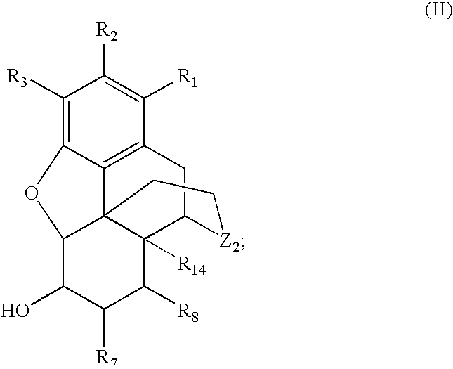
C1([R3])=C2C3=C(C([R1])=C1[R2])CC1C4([R14])C3(C(C(O)C([R7])C4[R8])O2)CC[Z2]1
